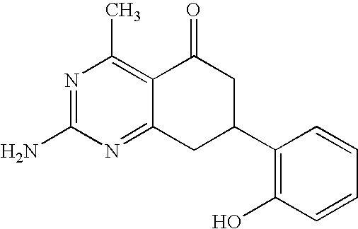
N1=C(N)N=C2C(=C1C)C(=O)CC(C1=C(O)C=CC=C1)C2
